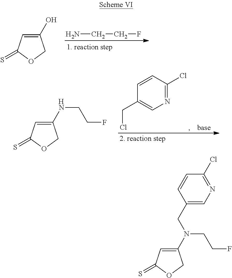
C1(O)=CC(=S)OC1.NCCF.C1(NCCF)=CC(=S)OC1.[H].C1(CCl)=CN=C(Cl)C=C1.C1(N(CCF)CC2=CN=C(Cl)C=C2)=CC(=S)OC1
